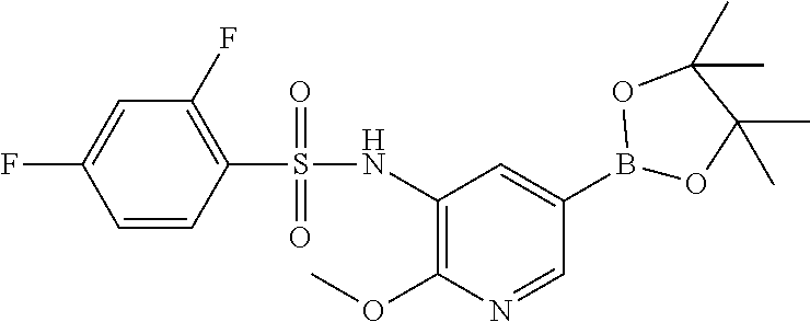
C1(F)=C(S(=O)(=O)NC2=C(OC)N=CC(B3OC(C)(C)C(C)(C)O3)=C2)C=CC(F)=C1
